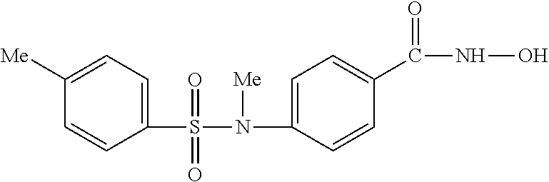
C1(S(N(C2=CC=C(C(NO)=O)C=C2)[Me])(=O)=O)=CC=C([Me])C=C1
